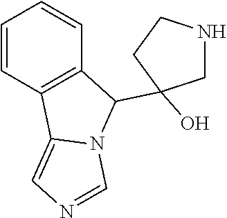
C1=CC2=C(C=C1)C(C1(O)CNCC1)N1C2=CN=C1
